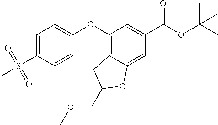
C1(OC2=CC=C(S(=O)(=O)C)C=C2)=C2C(=CC(C(OC(C)(C)C)=O)=C1)OC(COC)C2
